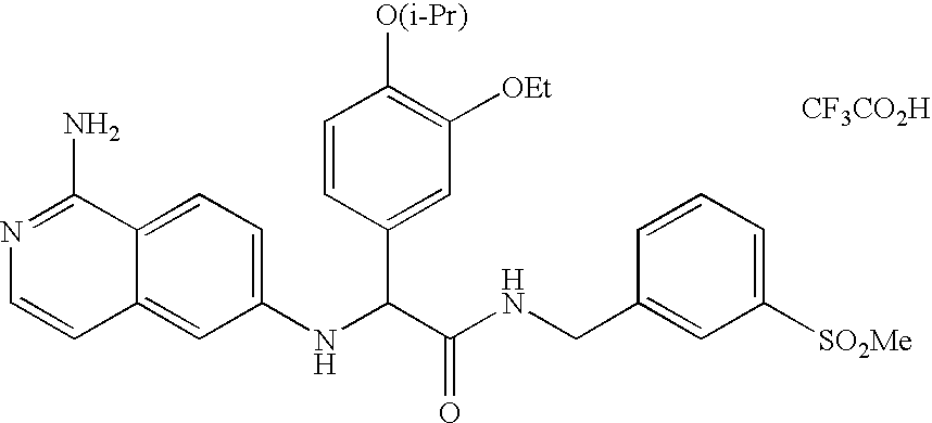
N1=C(N)C2=CC=C(NC(C(NCC3=CC([SO2Me])=CC=C3)=O)C3=CC([OEt])=C([O(i-Pr)])C=C3)C=C2C=C1.[CF3CO2H]
